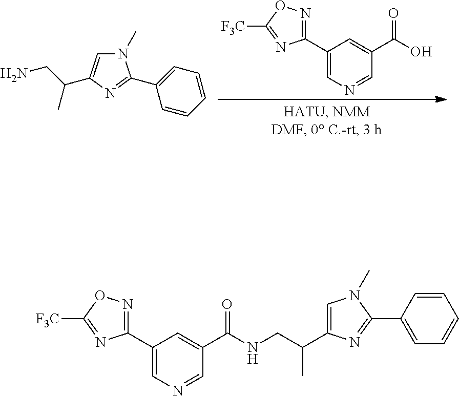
C1(C2=NOC([F3C])=N2)=CN=CC(C(O)=O)=C1.N1(C)C=C(C(C)CN)N=C1C1=CC=CC=C1.C1(C2=NOC([F3C])=N2)=CN=CC(C(NCC(C2=CN(C)C(C3=CC=CC=C3)=N2)C)=O)=C1
